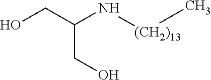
OCC(CO)N[(CH2)13]C
